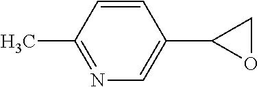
C1=CC(C)=NC=C1C1OC1
